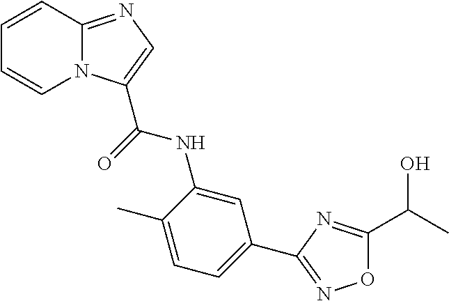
N12C(=NC=C1C(=O)NC1=CC(C3=NOC(C(C)O)=N3)=CC=C1C)C=CC=C2
